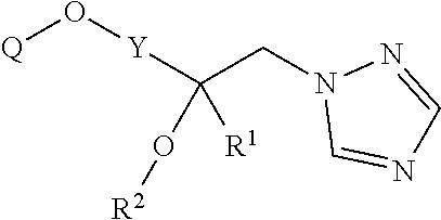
[Q]O[Y]C(CN1C=NC=N1)([R1])O[R2]
